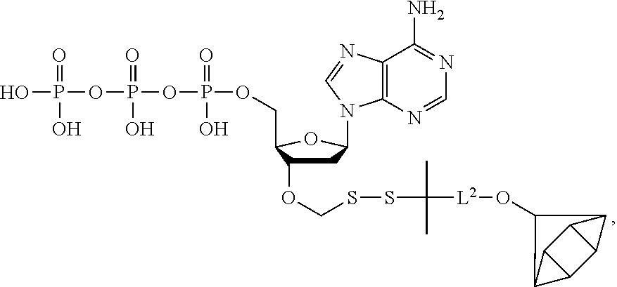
OP(OP(OP(OCC1C(OCSSC([L2]OC2C3C4C5C(C43)C52)(C)C)CC(N2C3=C(C(N)=NC=N3)N=C2)O1)(=O)O)(=O)O)(=O)O
